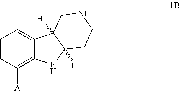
C1=CC([A])=C2C(=C1)C1([H])C([H])(N2)CCNC1
